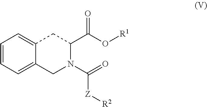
C12=CC=CC=C1CN(C([Z][R2])=O)C(C(O[R1])=O)C2
